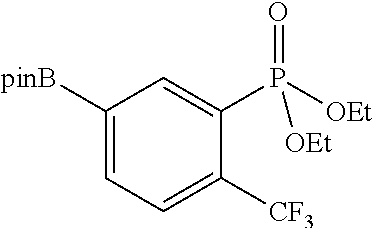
C1([pinB])=CC=C([CF3])C(P([OEt])(=O)[OEt])=C1
